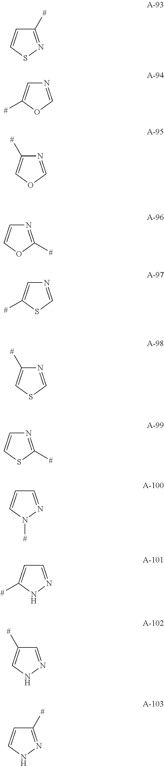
C1([#])=NSC=C1.N1=COC([#])=C1.N1=COC=C1[#].N1=C([#])OC=C1.N1=CSC([#])=C1.N1=CSC=C1[#].N1=C([#])SC=C1.C1=NN([#])C=C1.C1=NNC([#])=C1.C1=NNC=C1[#].C1([#])=NNC=C1
